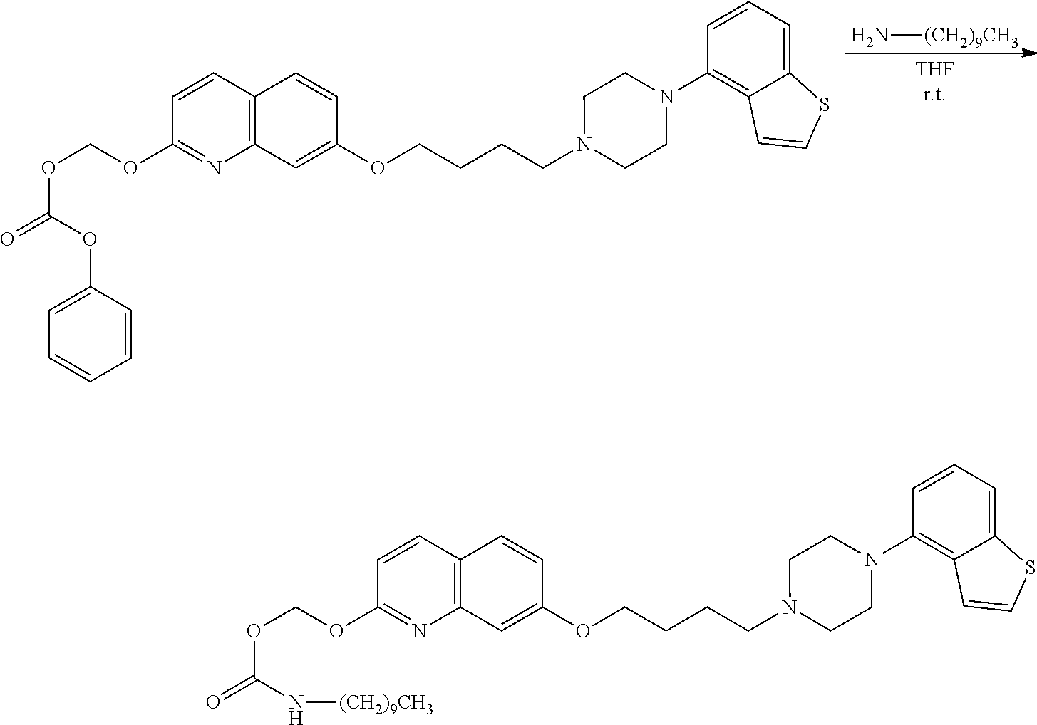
N[(CH2)9CH3].C1=CC2=C(N=C1OCOC(=O)OC1=CC=CC=C1)C=C(OCCCCN1CCN(C3=C4C(=CC=C3)SC=C4)CC1)C=C2.C1=CC2=C(N=C1OCOC(=O)N[(CH2)9CH3])C=C(OCCCCN1CCN(C3=C4C(=CC=C3)SC=C4)CC1)C=C2
